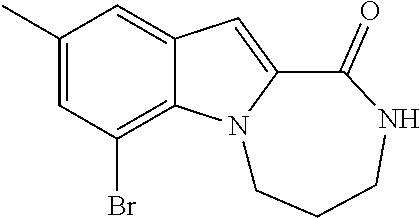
C1(C)=CC(Br)=C2C(=C1)C=C1N2CCCNC1=O
